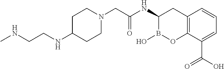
C1C(NCCNC)CCN(CC(NC2B(O)OC3=C(C2)C=CC=C3C(O)=O)=O)C1
